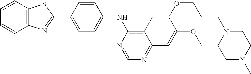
C1=CC2=C(C=C1)SC(C1=CC=C(NC3=C4C(=NC=N3)C=C(OC)C(OCCCN3CCN(C)CC3)=C4)C=C1)=N2
